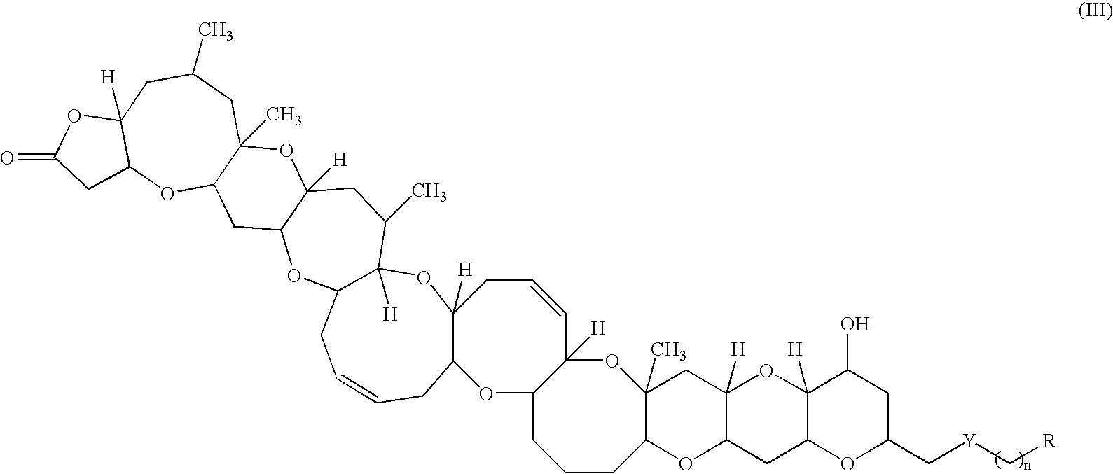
C12(C)C(OC3C([H])(C1)OC1([H])C(C3)OC(C[Y]C[R])CC1O)CCCC1C([H])(O2)C=CCC2([H])OC3([H])C(C)CC4([H])C(OC3CC=CCC2O1)CC1C(C)(O4)CC(C)CC2([H])C(O1)CC(=O)O2
